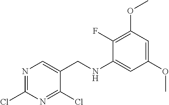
C1(Cl)=NC=C(CNC2=CC(OC)=CC(OC)=C2F)C(Cl)=N1
